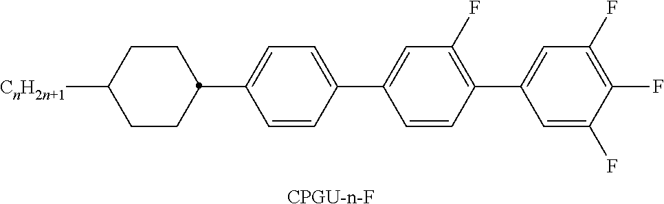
C1CC(C2=CC=C(C3=CC(F)=C(C4=CC(F)=C(F)C(F)=C4)C=C3)C=C2)CCC1[CnH2n+1].[CPGU-n-F]
